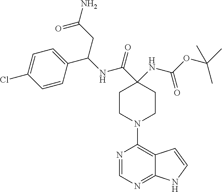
C1CN(C2=C3C(=NC=N2)NC=C3)CCC1(C(NC(C1=CC=C(Cl)C=C1)CC(=O)N)=O)NC(=O)OC(C)(C)C
